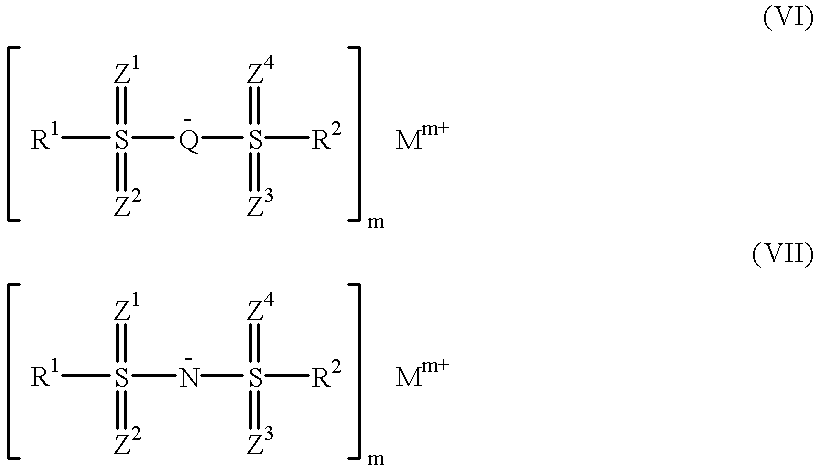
[R1]S(=[Z1])([Q]S([R2])(=[Z4])=[Z3])=[Z2].[R1]S(=[Z1])(NS([R2])(=[Z4])=[Z3])=[Z2]
